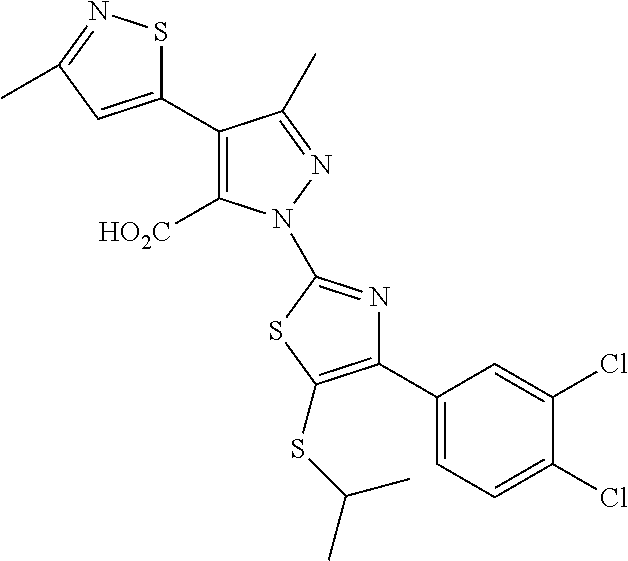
C1(C2=C([HO2C])N(C3=NC(C4=CC=C(Cl)C(Cl)=C4)=C(SC(C)C)S3)N=C2C)=CC(C)=NS1
